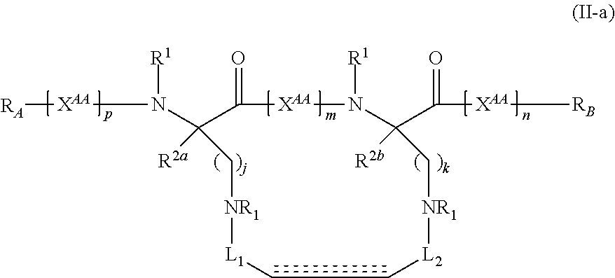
N(C1([R2a])C(=O)[XAA]N([R1])C(C(=O)[XAA][RB])([R2b])C[NR1][L2]CC[L1][NR1]C1)([R1])[XAA][RA]
